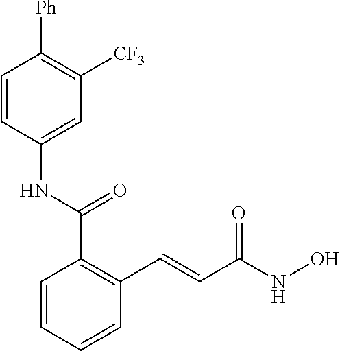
C1=CC=CC(C=CC(NO)=O)=C1C(=O)NC1=CC([CF3])=C([Ph])C=C1
